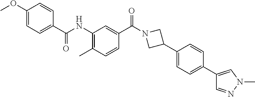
C1=C(OC)C=CC(C(NC2=C(C)C=CC(C(N3CC(C4=CC=C(C5=CN(C)N=C5)C=C4)C3)=O)=C2)=O)=C1
